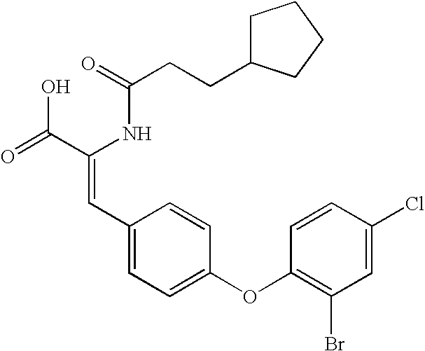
C(=O)(NC(C(=O)O)=CC1=CC=C(OC2=C(Br)C=C(Cl)C=C2)C=C1)CCC1CCCC1
